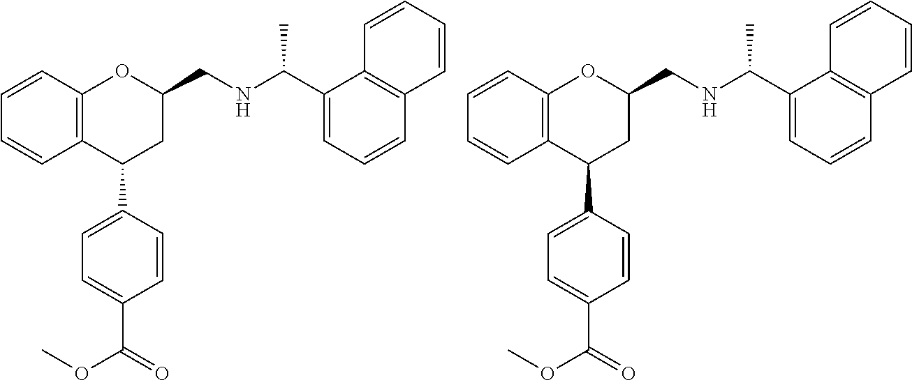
C12=C(C(C3=CC=C(C(=O)OC)C=C3)CC(CNC(C)C3=CC=CC4=C3C=CC=C4)O1)C=CC=C2.C12=C(C(C3=CC=C(C(=O)OC)C=C3)CC(CNC(C)C3=CC=CC4=C3C=CC=C4)O1)C=CC=C2
